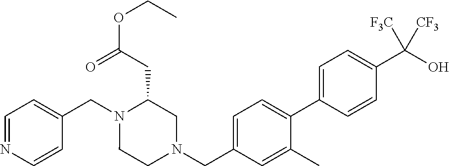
C1=NC=CC(CN2CCN(CC3=CC=C(C4=CC=C(C(O)([CF3])[CF3])C=C4)C(C)=C3)CC2CC(OCC)=O)=C1
